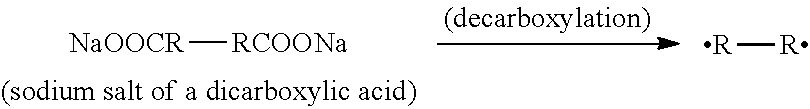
[NaOOCR][RCOONa].[R][R]
